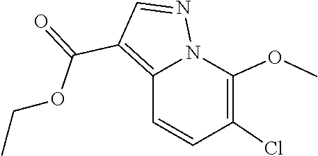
N1=CC(C(OCC)=O)=C2C=CC(Cl)=C(OC)N12
